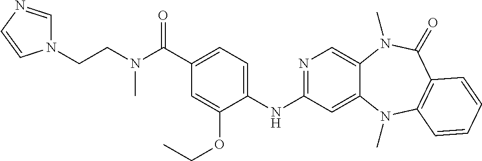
N1(CCN(C(C2=CC=C(NC3=NC=C4C(=C3)N(C)C3=C(C(=O)N4C)C=CC=C3)C(OCC)=C2)=O)C)C=NC=C1
